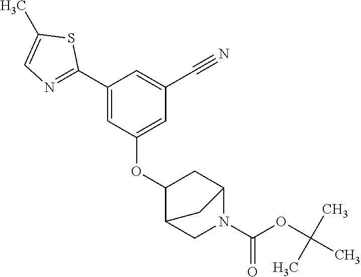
C1(C2=NC=C(C)S2)=CC(OC2C3CN(C(=O)OC(C)(C)C)C(C2)C3)=CC(C#N)=C1
